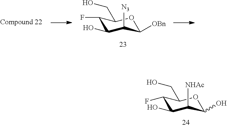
C1(F)C(O)C([N3])C([OBn])OC1CO.C1(F)C(O)C([NHAc])C(O)OC1CO
